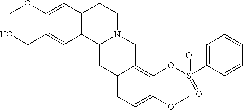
C1(CO)=CC2=C(C=C1OC)CCN1C2CC2=CC=C(OC)C(OS(C3=CC=CC=C3)(=O)=O)=C2C1
